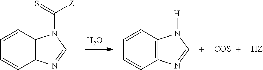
O.C1=CC2=C(C=C1)N=CN2C(=S)[Z].C1=CC2=C(C=C1)N=CN2[H].[COS].[HZ]
